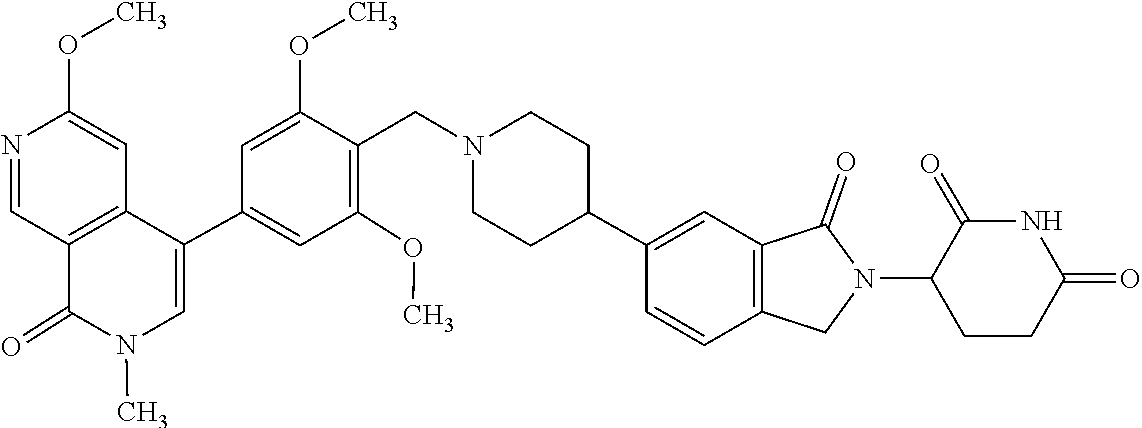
N1(C)C(=O)C2=C(C=C(OC)N=C2)C(C2=CC(OC)=C(CN3CCC(C4=CC5=C(C=C4)CN(C4CCC(=O)NC4=O)C5=O)CC3)C(OC)=C2)=C1
